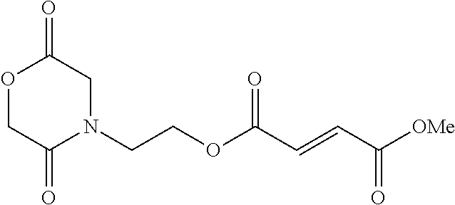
N1(CCOC(C=CC([OMe])=O)=O)CC(=O)OCC1=O
